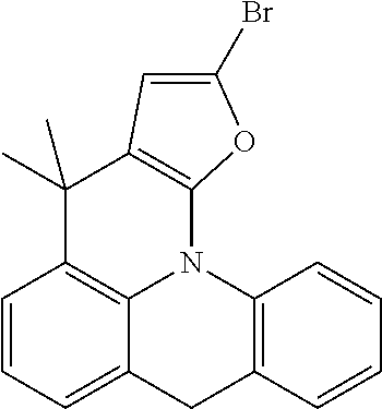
C1=CC=C2C3=C1C(C)(C)C1=C(N3C3=C(C2)C=CC=C3)OC(Br)=C1
